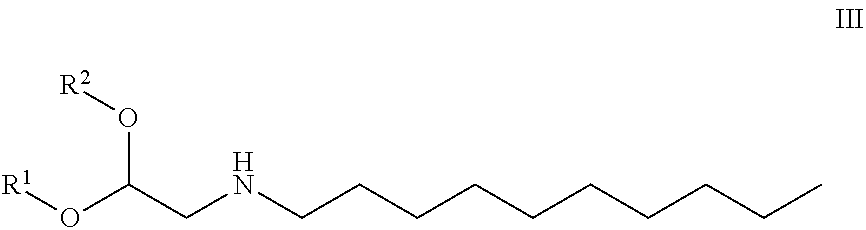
O(C(CNCCCCCCCCCC)O[R2])[R1]
